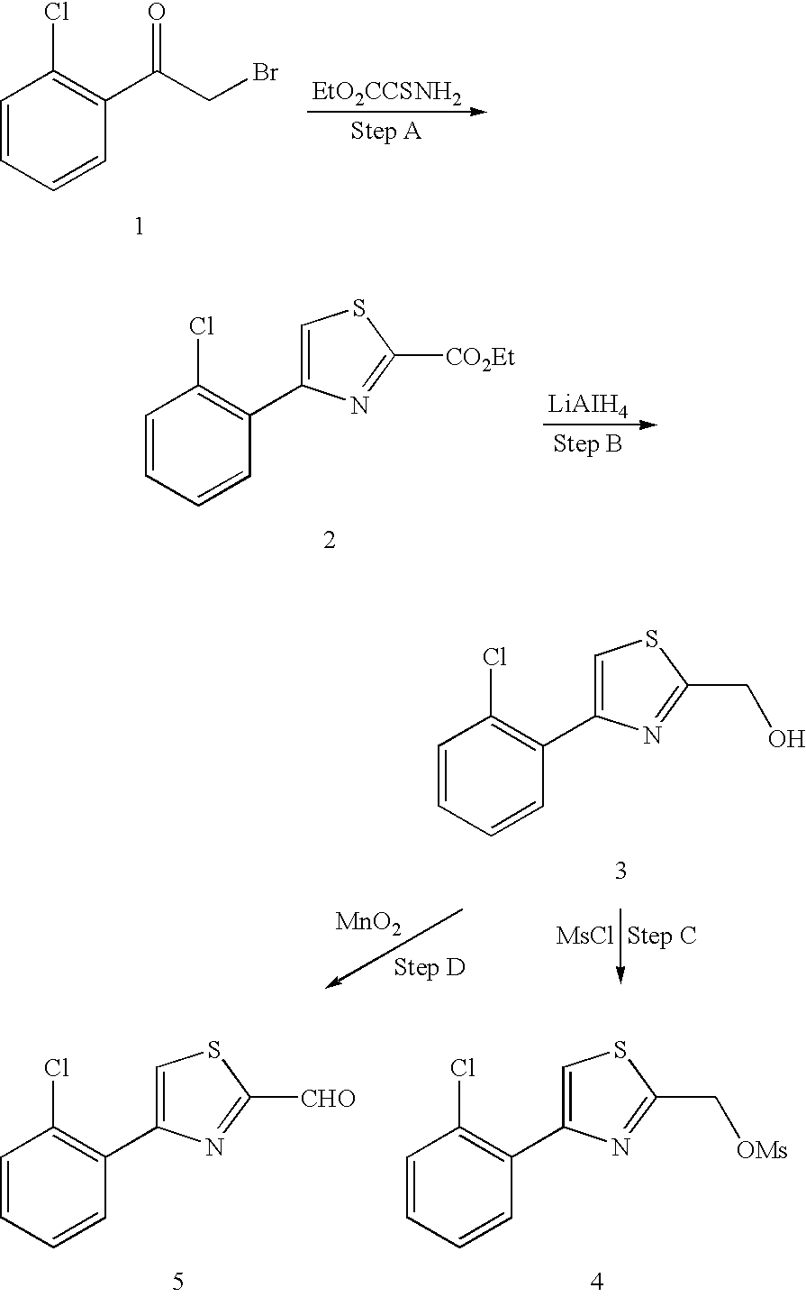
C1=CC=CC(C(=O)CBr)=C1Cl.[EtO2CCSNH2].C1=CC=CC(C2=CSC([CO2Et])=N2)=C1Cl.C1=CC=CC(C2=CSC(CO)=N2)=C1Cl.[MsCl].[MnO2].C1=CC=CC(C2=CSC(C[OMs])=N2)=C1Cl.C1=CC=CC(C2=CSC([CHO])=N2)=C1Cl
